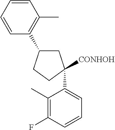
[CONHOH]C1(C2=CC=CC(F)=C2C)CC(C2=C(C)C=CC=C2)CC1
